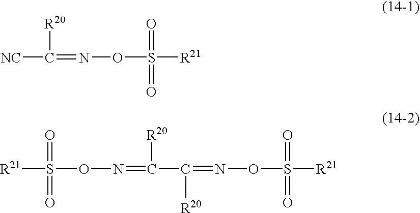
[NC]C([R20])=NOS(=O)(=O)[R21].[R21]S(=O)(=O)ON=C([R20])C(=NOS(=O)(=O)[R21])[R20]
